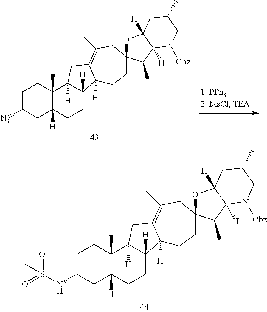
C1C([N3])CC2([H])C(C)(C1)C1([H])C([H])(CC2)C2([H])C(=C(C)CC3(CC2)OC2([H])C([H])(C3C)N([Cbz])CC(C)C2)C1.C1C(NS(=O)(=O)C)CC2([H])C(C)(C1)C1([H])C([H])(CC2)C2([H])C(=C(C)CC3(CC2)OC2([H])C([H])(C3C)N([Cbz])CC(C)C2)C1
